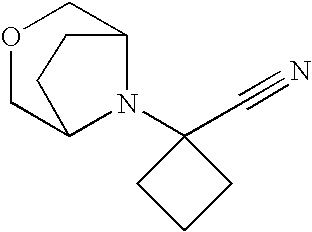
O1CC2N(C3(C#N)CCC3)C(C1)CC2
